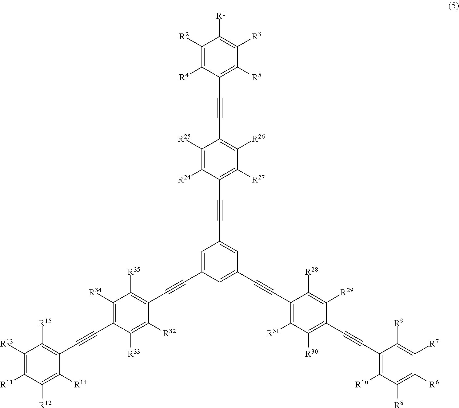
C1([R2])=C([R4])C(C#CC2=C([R26])C([R27])=C(C#CC3=CC(C#CC4=C([R31])C([R30])=C(C#CC5=C([R10])C([R8])=C([R6])C([R7])=C5[R9])C([R29])=C4[R28])=CC(C#CC4=C([R35])C([R34])=C(C#CC5=C([R15])C([R13])=C([R11])C([R12])=C5[R14])C([R33])=C4[R32])=C3)C([R24])=C2[R25])=C([R5])C([R3])=C1[R1]
